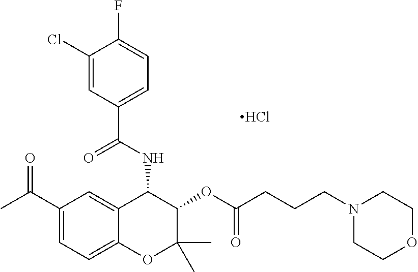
C1(C(C)=O)=CC=C2C(=C1)C(NC(C1=CC=C(F)C(Cl)=C1)=O)C(OC(CCCN1CCOCC1)=O)C(C)(C)O2.Cl
